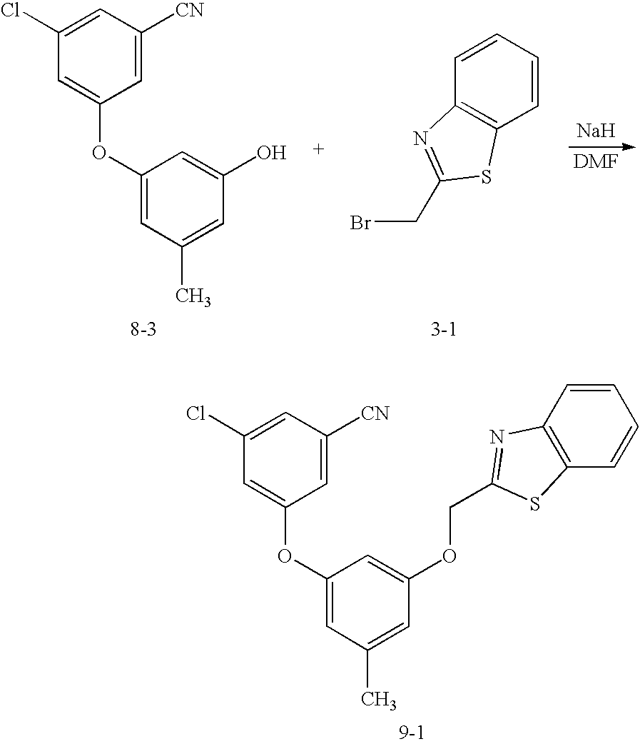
[Na].[DMF].C1=CC=CC2=C1N=C(CBr)S2.C1(Cl)=CC([CN])=CC(OC2=CC(C)=CC(O)=C2)=C1.[8-3].[9-1].C1(Cl)=CC([CN])=CC(OC2=CC(C)=CC(OCC3=NC4=C(C=CC=C4)S3)=C2)=C1
